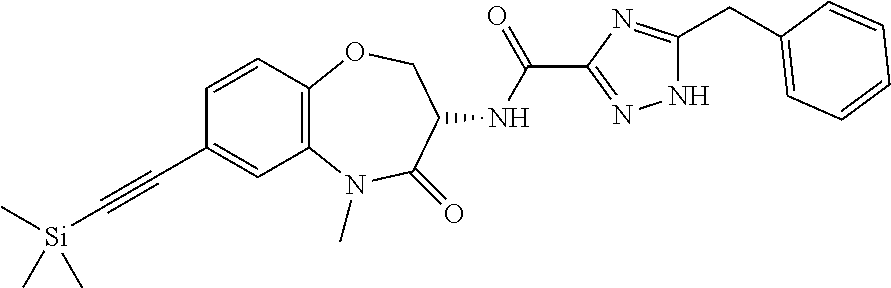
C(#CC1=CC2=C(C=C1)OCC(NC(C1=NNC(CC3=CC=CC=C3)=N1)=O)C(=O)N2C)[Si](C)(C)C
